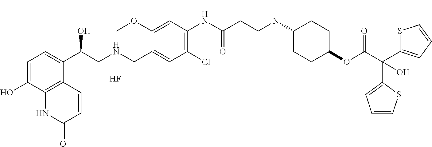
F.C1=C(O)C2=C(C(C(CNCC3=CC(Cl)=C(NC(CCN(C4CCC(OC(C(O)(C5=CC=CS5)C5=CC=CS5)=O)CC4)C)=O)C=C3OC)O)=C1)C=CC(=O)N2
